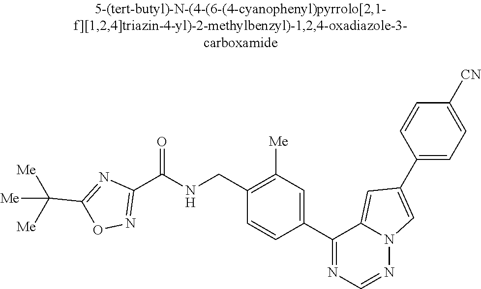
C1(C(NCC2=C([Me])C=C(C3=NC=NN4C3=CC(C3=CC=C([CN])C=C3)=C4)C=C2)=O)=NOC(C([Me])([Me])[Me])=N1
